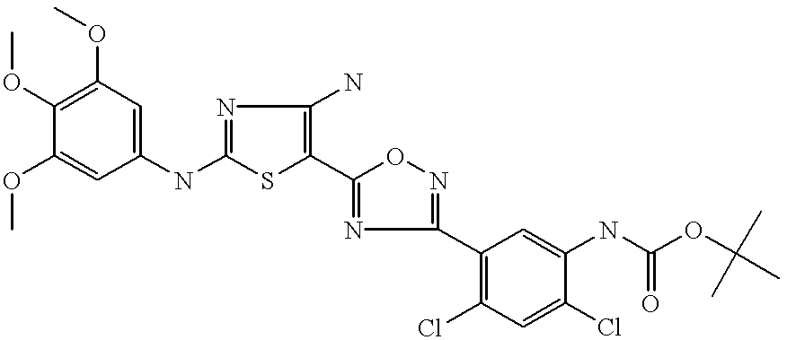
COC1=CC(NC2=NC(N)=C(C3=NC(C4=C(Cl)C=C(Cl)C(NC(OC(C)(C)C)=O)=C4)=NO3)S2)=CC(OC)=C1OC
